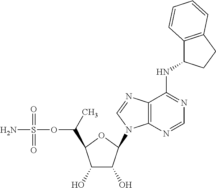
C1(O)C(O)C(N2C3=C(C(NC4C5=C(CC4)C=CC=C5)=NC=N3)N=C2)OC1C(OS(N)(=O)=O)C
